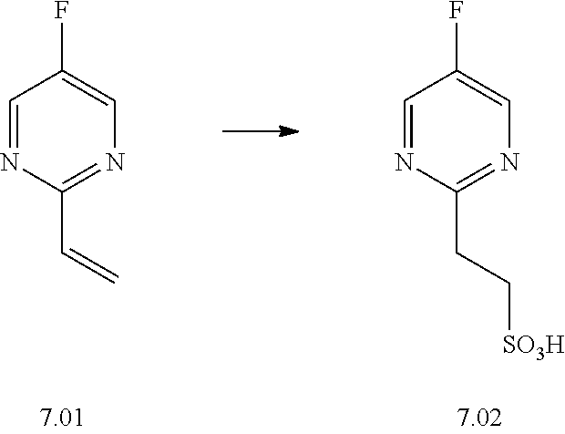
C1=NC(CC[SO3H])=NC=C1F.C1=NC(C=C)=NC=C1F
